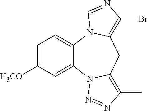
C1=C([H3CO])C=C2C(=C1)N1C(=C(Br)N=C1)CC1=C(C)N=NN21
